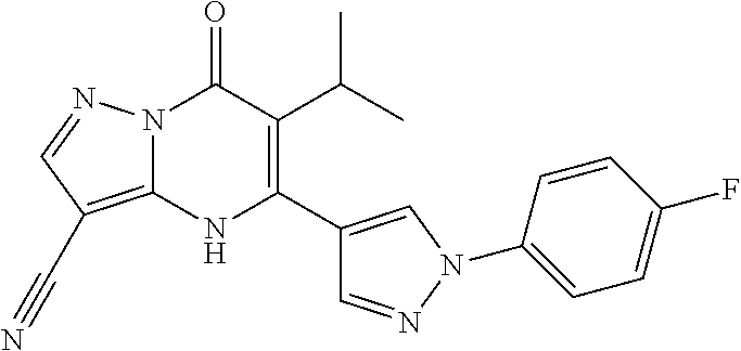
N12C(=C(C#N)C=N1)NC(C1=CN(C3=CC=C(F)C=C3)N=C1)=C(C(C)C)C2=O
